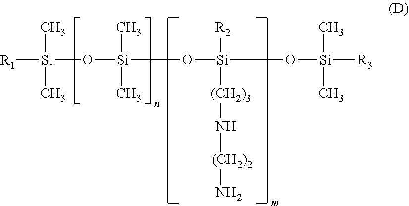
[Si](O[Si](C)(C)O[Si](O[Si]([R3])(C)C)([R2])[(CH2)3]N[(CH2)2]N)([R1])(C)C
